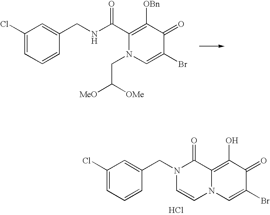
C1(Cl)=CC=CC(CNC(C2=C([OBn])C(=O)C(Br)=CN2CC([MeO])[OMe])=O)=C1.C1(Cl)=CC=CC(CN2C=CN3C(=C(O)C(=O)C(Br)=C3)C2=O)=C1.Cl
